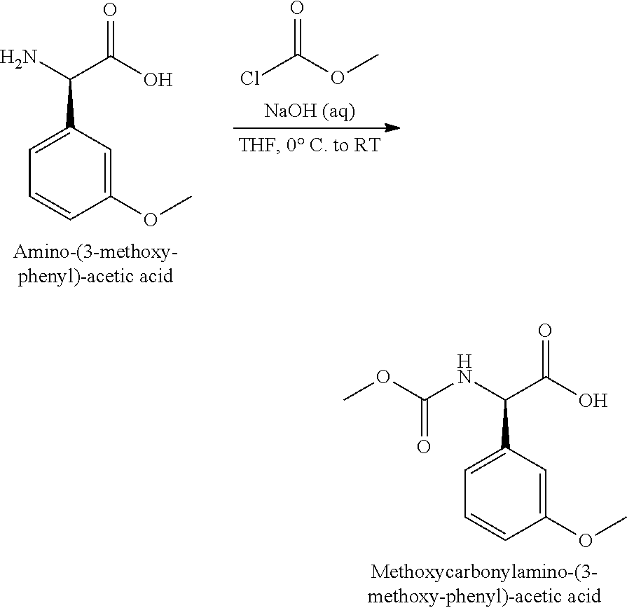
C1=C(C(NC(OC)=O)C(O)=O)C=C(OC)C=C1.ClC(OC)=O.C1=C(C(N)C(O)=O)C=C(OC)C=C1
